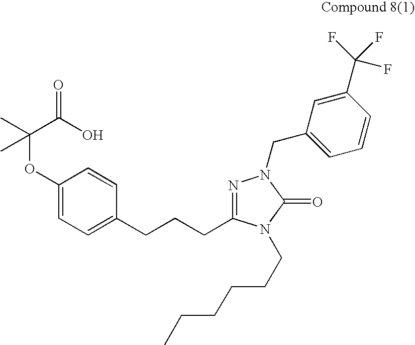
C(C(O)=O)(OC1=CC=C(CCCC2=NN(CC3=CC=CC(C(F)(F)F)=C3)C(=O)N2CCCCCC)C=C1)(C)C
